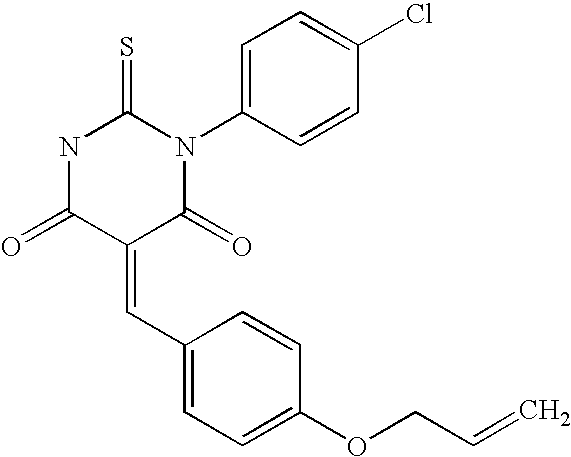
O=C1C(=CC2=CC=C(OCC=C)C=C2)C(=O)N(C2=CC=C(Cl)C=C2)C(=S)N1
